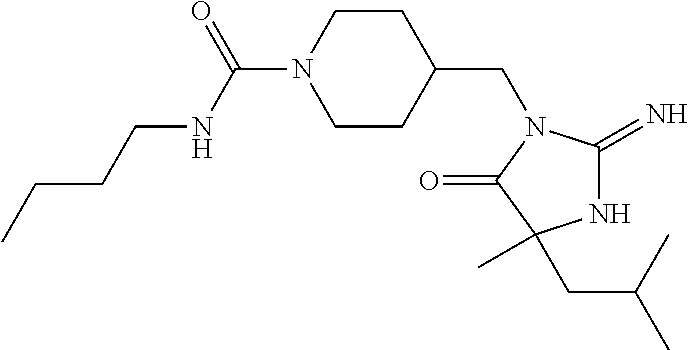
C1CC(CN2C(=N)NC(C)(CC(C)C)C2=O)CCN1C(NCCCC)=O
